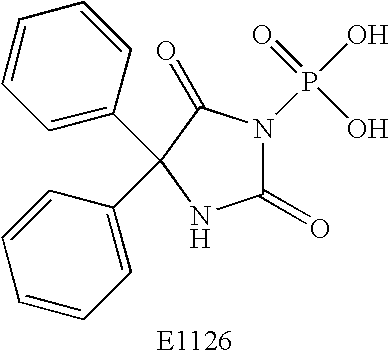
C1(=O)N(P(O)(=O)O)C(=O)C(C2=CC=CC=C2)(C2=CC=CC=C2)N1
